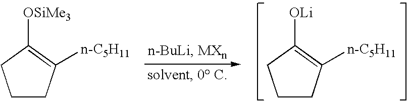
C1CC([n-C5H11])=C([OSiMe3])C1.C1CC([n-C5H11])=C([OLi])C1
